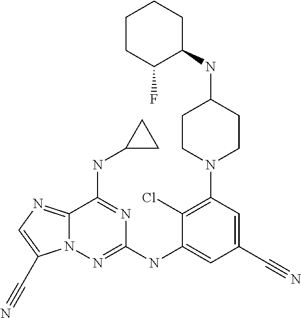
C12=NC=C(C#N)N1N=C(NC1=CC(C#N)=CC(N3CCC(NC4CCCCC4F)CC3)=C1Cl)N=C2NC1CC1
